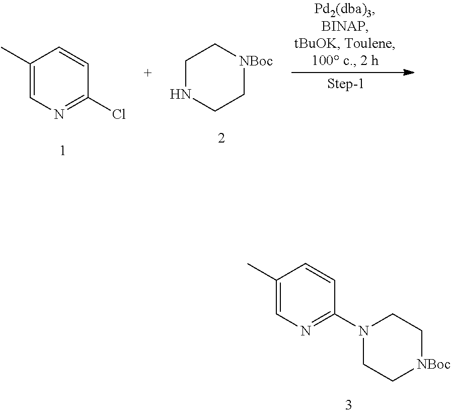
C1(C)=CN=C(Cl)C=C1.C1NCC[NBoc]C1.C1(C)=CN=C(N2CC[NBoc]CC2)C=C1
